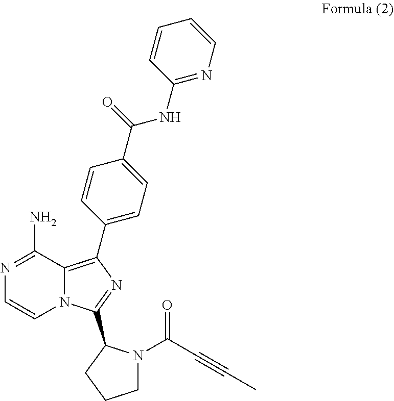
N1=C(N)C2=C(C3=CC=C(C(=O)NC4=NC=CC=C4)C=C3)N=C(C3N(C(C#CC)=O)CCC3)N2C=C1
